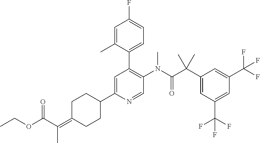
C1CC(C2=CC(C3=CC=C(F)C=C3C)=C(N(C(C(C3=CC(C(F)(F)F)=CC(C(F)(F)F)=C3)(C)C)=O)C)C=N2)CCC1=C(C(=O)OCC)C
